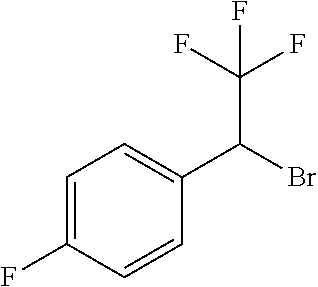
C1=C(F)C=CC(C(Br)C(F)(F)F)=C1
